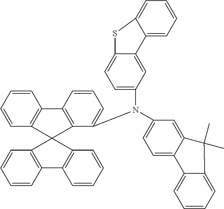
C1=CC=CC2=C1C1=C(C(N(C3=CC=C4C(=C3)C(C)(C)C3=CC=CC=C43)C3=CC=C4C(=C3)C3=CC=CC=C3S4)=CC=C1)C21C2=C(C=CC=C2)C2=C1C=CC=C2
